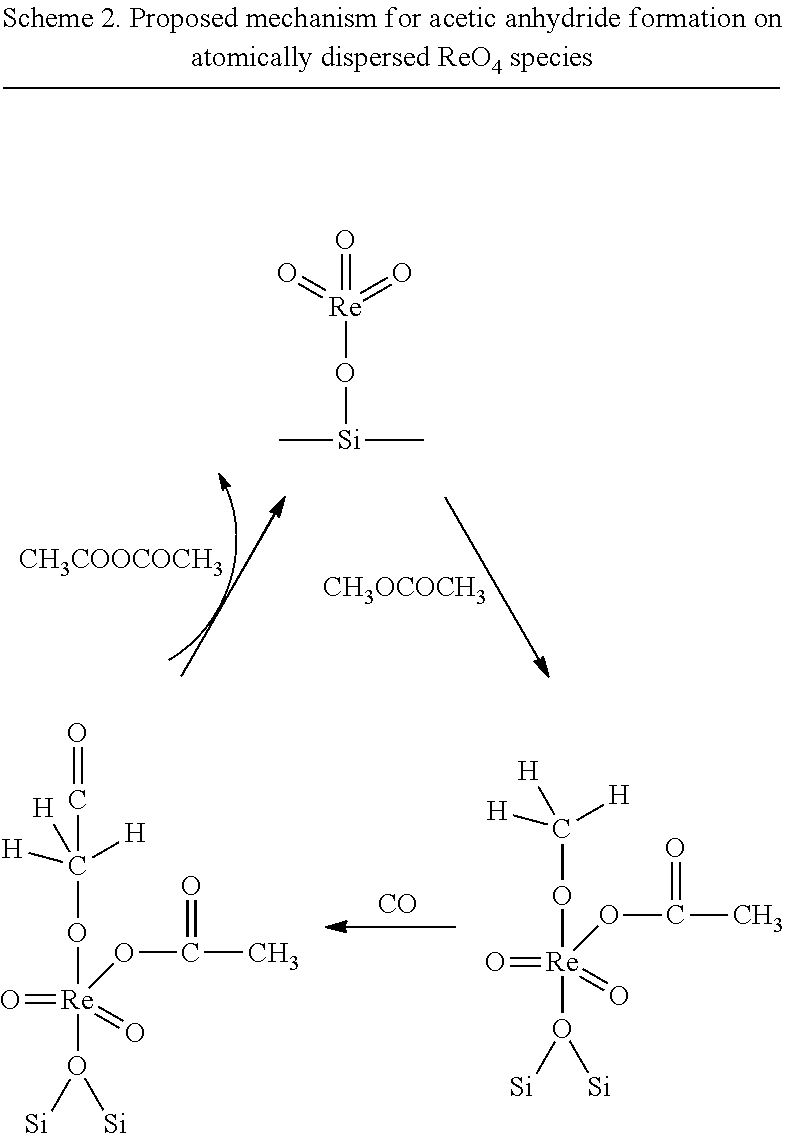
[CH3COOCOCH3].O=[Re](=O)(=O)O[Si](C)C.[CH3OCOCH3].[CO].O=[Re](O([Si])[Si])(OC([H])([H])(C=O)[H])(OC(C)=O)=O.O=[Re](O([Si])[Si])(OC([H])([H])[H])(OC(C)=O)=O
